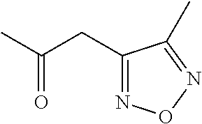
C1(CC(C)=O)=NON=C1C
